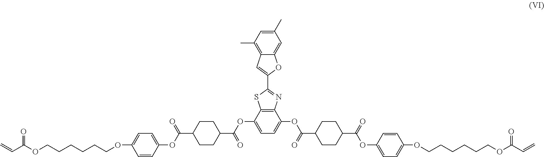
C=CC(OCCCCCCOC1=CC=C(OC(=O)C2CCC(C(=O)OC3=CC=C(OC(C4CCC(C(OC5=CC=C(OCCCCCCOC(C=C)=O)C=C5)=O)CC4)=O)C4=C3SC(C3=CC5=C(C)C=C(C)C=C5O3)=N4)CC2)C=C1)=O
